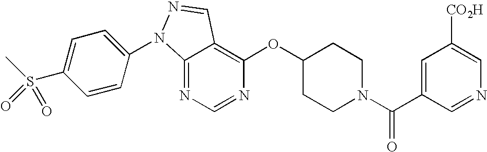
C12=NC=NC(OC3CCN(C(C4=CC([CO2H])=CN=C4)=O)CC3)=C1C=NN2C1=CC=C(S(C)(=O)=O)C=C1
